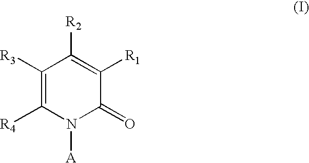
C1([R3])=C([R4])N([A])C(=O)C([R1])=C1[R2]
